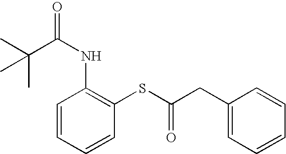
CC(C)(C(NC1=C(SC(CC2=CC=CC=C2)=O)C=CC=C1)=O)C
